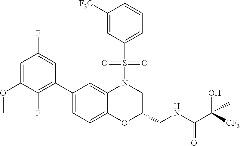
C1=C(OC)C(F)=C(C2=CC=C3C(=C2)N(S(C2=CC=CC([F3C])=C2)(=O)=O)CC(CNC(=O)C([CF3])(O)C)O3)C=C1F
